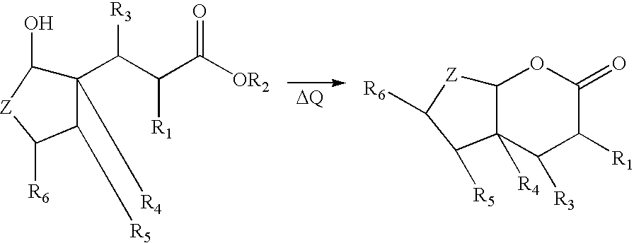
C1(C(C(C([OR2])=O)[R1])[R3])([R4])C([R5])C([R6])[Z]C1O.C12C([R4])(C([R5])C([R6])[Z]1)C([R3])C([R1])C(=O)O2
